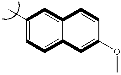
C1(C)=CC=C2C(=C1)C=CC(OC)=C2
